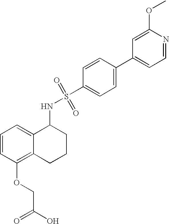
C1=CC(OCC(O)=O)=C2C(=C1)C(NS(=O)(=O)C1=CC=C(C3=CC=NC(OC)=C3)C=C1)CCC2
